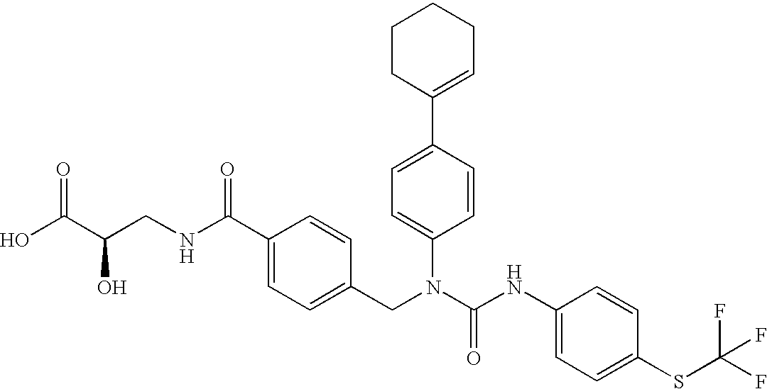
OC(C(CNC(C1=CC=C(CN(C(NC2=CC=C(SC(F)(F)F)C=C2)=O)C2=CC=C(C3=CCCCC3)C=C2)C=C1)=O)O)=O
